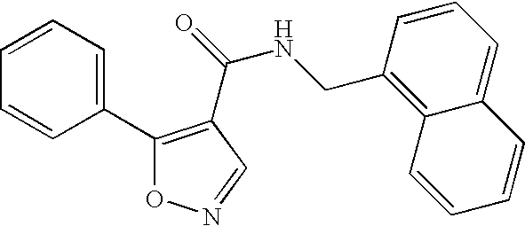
C1(C2=C(C(NCC3=C4C(=CC=C3)C=CC=C4)=O)C=NO2)=CC=CC=C1
